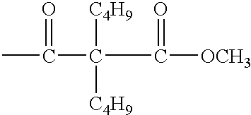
C(C(C([OCH3])=O)([C4H9])[C4H9])(C)=O
